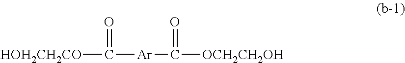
[HOH2CH2CO]C(=O)[Ar]C(=O)[OCH2CH2OH]
